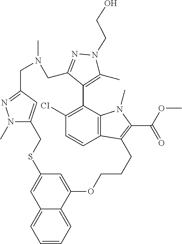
N1(C)CC2=NN(C)C(=C2)CSC2=CC3=CC=CC=C3C(=C2)OCCCC2=C(C(=O)OC)N(C)C3=C2C=CC([CI])=C3C2=C(C)N(CCO)N=C2C1
